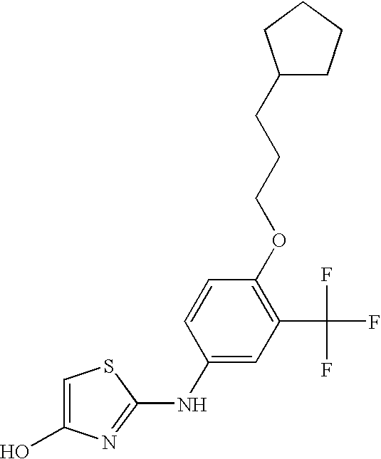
C1=C(O)N=C(NC2=CC(C(F)(F)F)=C(OCCCC3CCCC3)C=C2)S1
